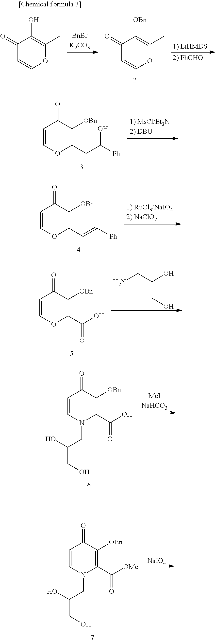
C1=COC(CC([Ph])O)=C([OBn])C1=O.C1=COC(C=C[Ph])=C([OBn])C1=O.C1=COC(C(O)=O)=C([OBn])C1=O.NCC(O)CO.C1=CN(CC(O)CO)C(C(O)=O)=C([OBn])C1=O.C1=CN(CC(O)CO)C(C([OMe])=O)=C([OBn])C1=O.[NaIO4].C1(=O)C=COC(C)=C1O.C1(=O)C=COC(C)=C1[OBn]
